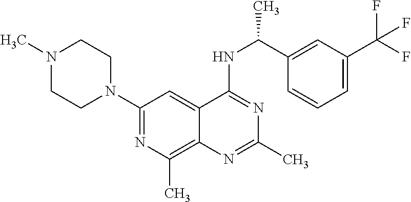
C1(N2CCN(C)CC2)=NC(C)=C2C(=C1)C(NC(C)C1=CC(C(F)(F)F)=CC=C1)=NC(C)=N2
